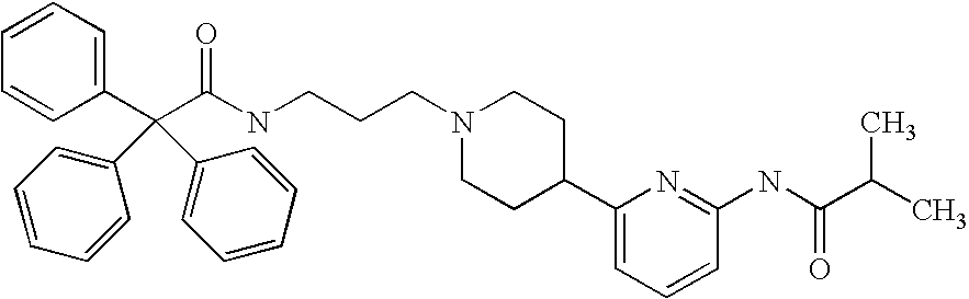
C1=CC=C(C(C(NCCCN2CCC(C3=CC=CC(NC(C(C)C)=O)=N3)CC2)=O)(C2=CC=CC=C2)C2=CC=CC=C2)C=C1
